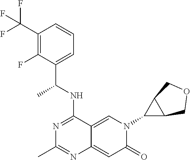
C1(C(F)(F)F)=C(F)C(C(NC2=NC(C)=NC3=CC(=O)N(C4C5C4COC5)C=C23)C)=CC=C1
